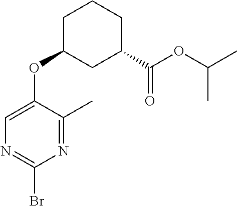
O(C(C)C)C(=O)C1CCCC(OC2=CN=C(Br)N=C2C)C1
